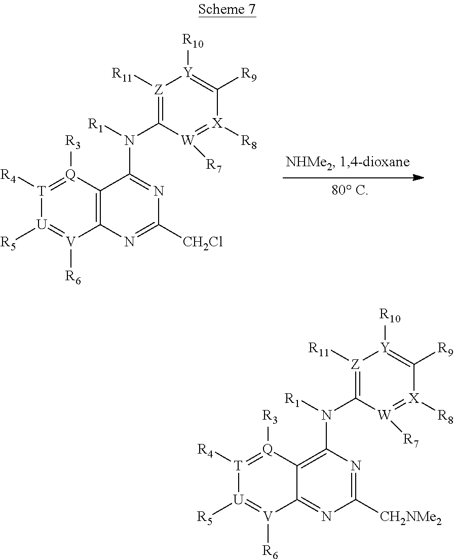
C12=C([Q]([R3])=[T]([R4])[U]([R5])=[V]1[R6])C(N(C1=[Z]([R11])[Y]([R10])=C([R9])[X]([R8])=[W]1[R7])[R1])=NC([CH2Cl])=N2.C12=NC([CH2NMe2])=NC(N(C3=[Z]([R11])[Y]([R10])=C([R9])[X]([R8])=[W]3[R7])[R1])=C1[Q]([R3])=[T]([R4])[U]([R5])=[V]2[R6]
